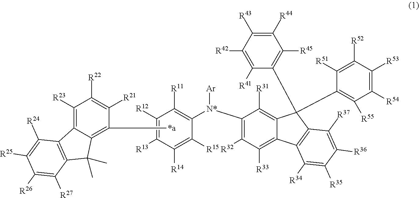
C1([R23])=C2C(=C([*a])C([R21])=C1[R22])C(C)(C)C1=C2C([R24])=C([R25])C([R26])=C1[R27].C1([R12])=C([R13])C([R14])=C([R15])C([N*](C2=C([R32])C([R33])=C3C(=C2[R31])C(C2=C([R55])C([R54])=C([R53])C([R52])=C2[R51])(C2=C([R45])C([R44])=C([R43])C([R42])=C2[R41])C2=C3C([R34])=C([R35])C([R36])=C2[R37])[Ar])=C1[R11]
